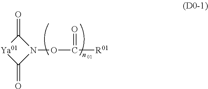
C1(=O)[Ya01]C(=O)N1OC(=O)[R01]
